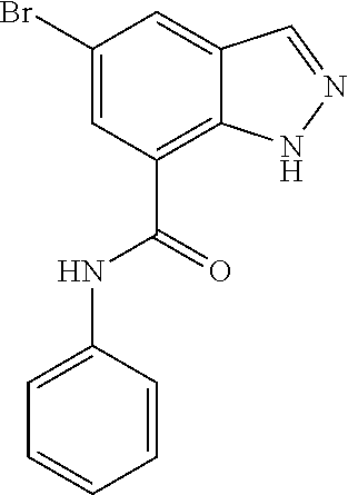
C1(Br)=CC(C(NC2=CC=CC=C2)=O)=C2C(=C1)C=NN2
